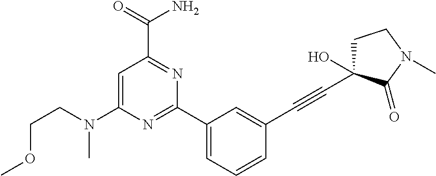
C1(C2=CC=CC(C#CC3(O)CCN(C)C3=O)=C2)=NC(N(CCOC)C)=CC(C(=O)N)=N1
